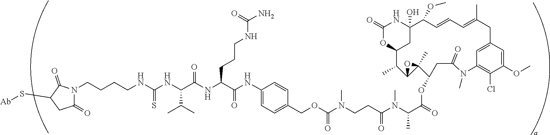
C1(OC)=CC2=CC(=C1Cl)N(C)C(=O)CC(OC(C(N(C)C(CCN(C)C(OCC1=CC=C(NC(C(NC(=O)C(NC(NCCCCN3C(=O)CC(S[Ab])C3=O)=S)C(C)C)CCCNC(=O)N)=O)C=C1)=O)=O)C)=O)C1(C)C(C(C)C3OC(=O)NC(O)(C(OC)C=CC=C(C)C2)C3)O1
